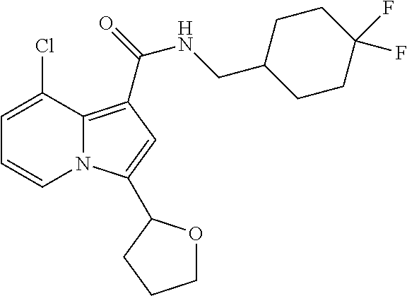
C1=C(Cl)C2=C(C(=O)NCC3CCC(F)(F)CC3)C=C(C3OCCC3)N2C=C1
